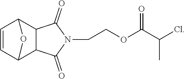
C1=CC2C3C(C1O2)C(=O)N(CCOC(C(Cl)C)=O)C3=O
